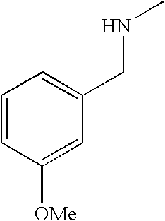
C1=CC([OMe])=CC(CNC)=C1
